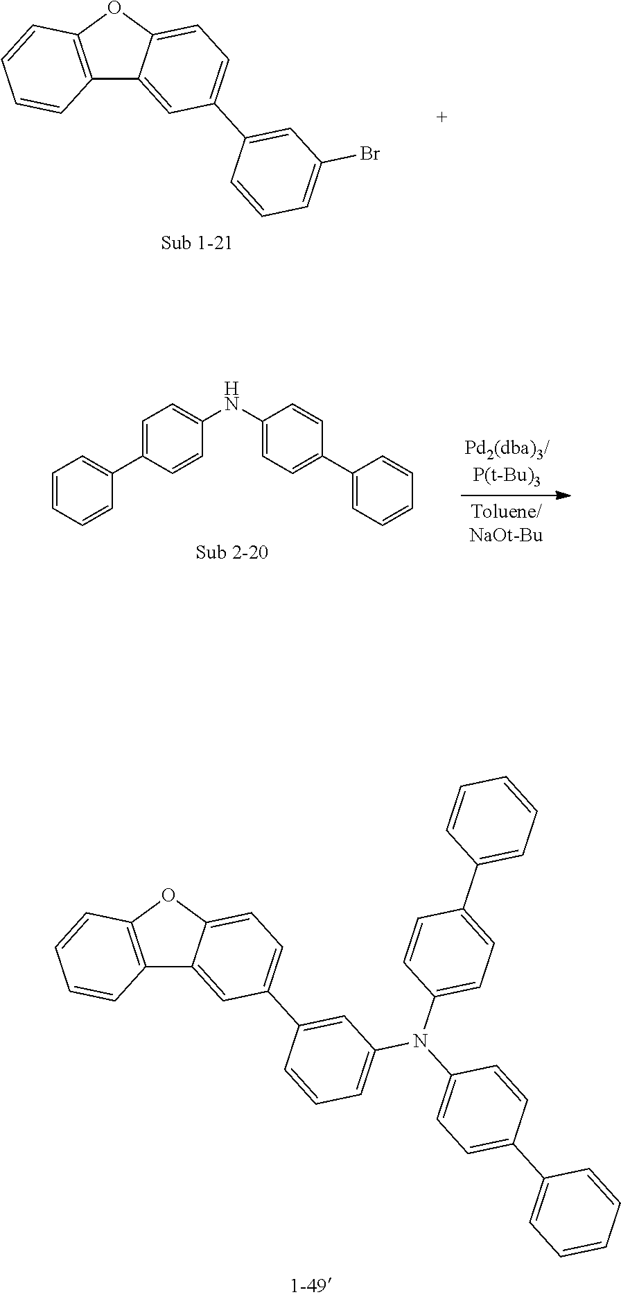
C12=C(OC3=CC=C(C4=CC(Br)=CC=C4)C=C13)C=CC=C2.C1=CC=CC(C2=CC=C(NC3=CC=C(C4=CC=CC=C4)C=C3)C=C2)=C1.C12=C(OC3=CC=C(C4=CC(N(C5=CC=C(C6=CC=CC=C6)C=C5)C5=CC=C(C6=CC=CC=C6)C=C5)=CC=C4)C=C13)C=CC=C2
